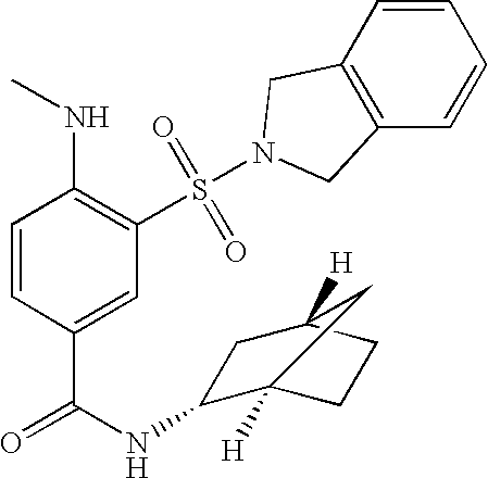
C1=CC(C(=O)NC2C3([H])CCC([H])(C2)C3)=CC(S(=O)(=O)N2CC3=C(C=CC=C3)C2)=C1NC
